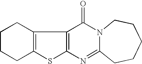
C1CCC2=C(C1)C1=C(S2)N=C2N(C1=O)CCCCC2
